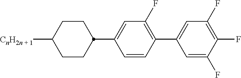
C1CC(C2=CC(F)=C(C3=CC(F)=C(F)C(F)=C3)C=C2)CCC1[CnH2n + 1]
